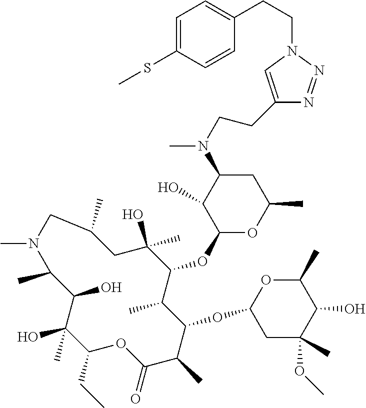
C1(CC)C(C)(O)C(O)C(C)N(C)CC(C)CC(O)(C)C(OC2OC(C)CC(N(C)CCC3=CN(CCC4=CC=C(SC)C=C4)N=N3)C2O)C(C)C(OC2CC(C)(OC)C(O)C(C)O2)C(C)C(=O)O1
